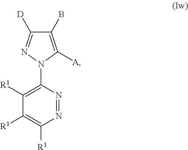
C1([D])=NN(C2=C([R1])C([R1])=C([R1])N=N2)C([A])=C1B
